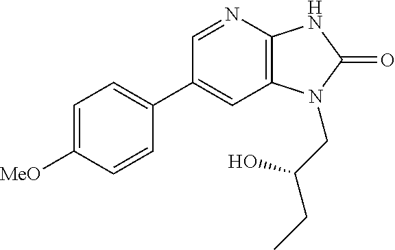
C1(C2=CC=C([MeO])C=C2)=CC2=C(N=C1)NC(=O)N2CC(O)CC
